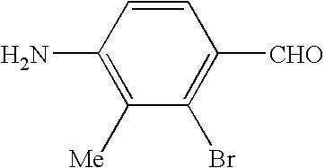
C1(N)=C([Me])C(Br)=C([CHO])C=C1
